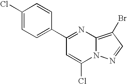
C1(C2=NC3=C(Br)C=NN3C(Cl)=C2)=CC=C(Cl)C=C1
